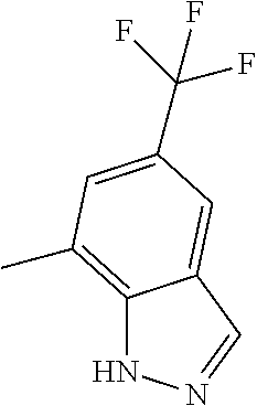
C12=C(C)C=C(C(F)(F)F)C=C1C=NN2
